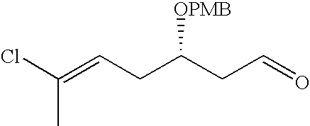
C(C)(Cl)=CCC(CC=O)[OPMB]
